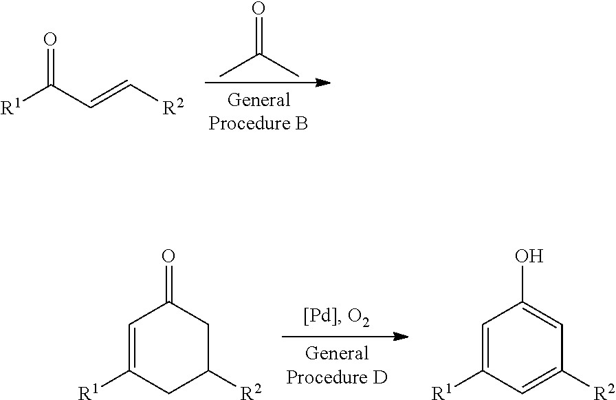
CC(C)=O.[R1]C(C=C[R2])=O.C1=C([R1])CC([R2])CC1=O.C1=C([R1])C=C([R2])C=C1O
